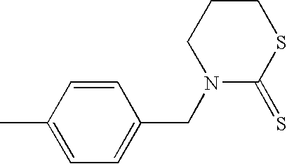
C1=CC(C)=CC=C1CN1C(=S)SCCC1
